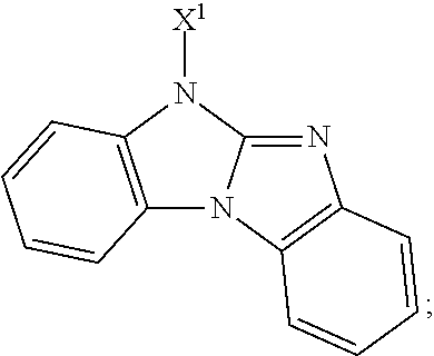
C12=C(N([X1])C3=NC4=C(N13)C=CC=C4)C=CC=C2
